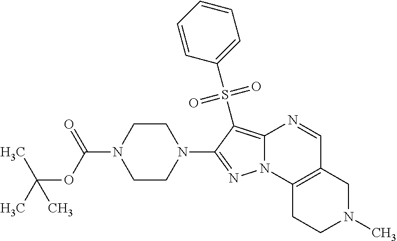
C1CN(C(OC(C)(C)C)=O)CCN1C1=NN2C(=C1S(=O)(=O)C1=CC=CC=C1)N=CC1=C2CCN(C)C1
